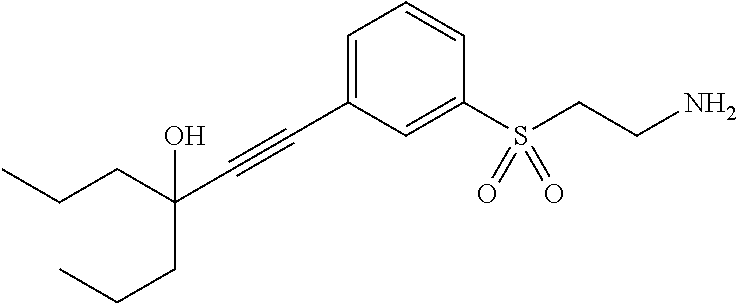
C1=C(C#CC(CCC)(CCC)O)C=C(S(CCN)(=O)=O)C=C1
